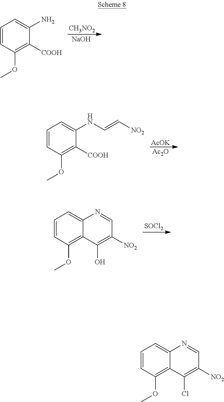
C1=CC(OC)=C([COOH])C(N)=C1.[CH3NO2].[NaOH].C1=CC(OC)=C([COOH])C(NC=C[NO2])=C1.[AcOK].[Ac2O].C1=CC(OC)=C2C(=C1)N=CC([NO2])=C2O.[SOCl2].C1=CC(OC)=C2C(=C1)N=CC([NO2])=C2Cl
